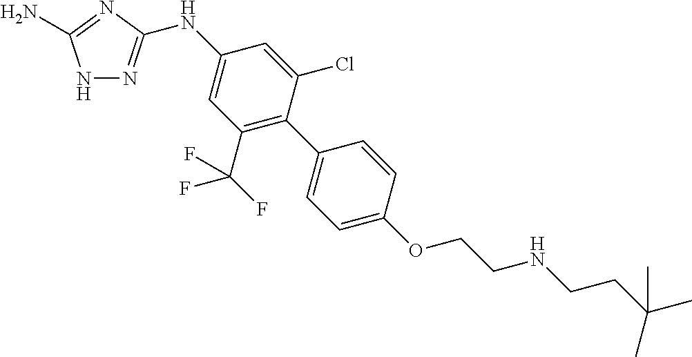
N1N=C(NC2=CC(C(F)(F)F)=C(C3=CC=C(OCCNCCC(C)(C)C)C=C3)C(Cl)=C2)N=C1N
